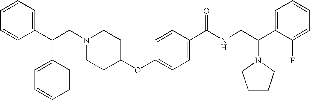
N1(CC(C2=CC=CC=C2)C2=CC=CC=C2)CCC(OC2=CC=C(C(NCC(C3=CC=CC=C3F)N3CCCC3)=O)C=C2)CC1
